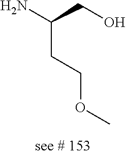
NC(CO)CCOC
